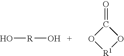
O[R]O.[R1]1OC(=O)O1
